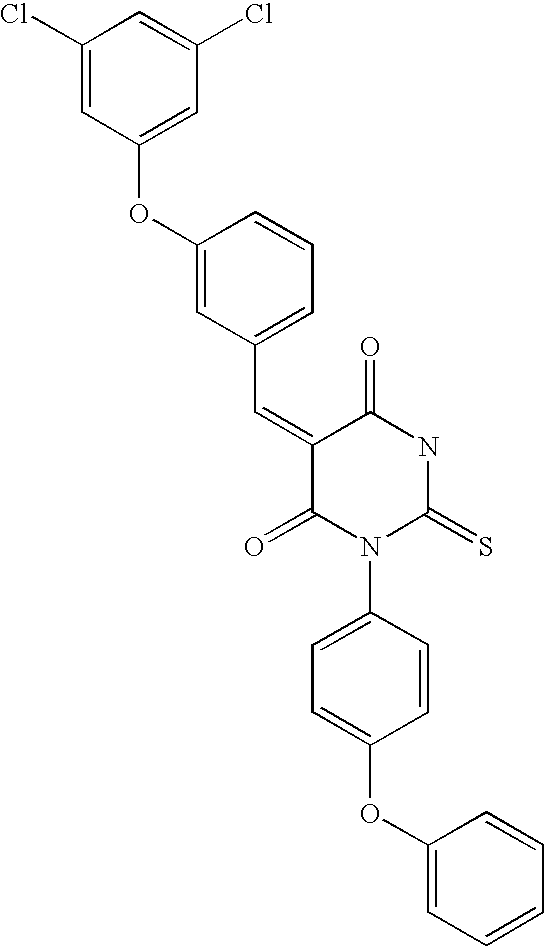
C(=C1C(=O)NC(=S)N(C2=CC=C(OC3=CC=CC=C3)C=C2)C1=O)C1=CC=CC(OC2=CC(Cl)=CC(Cl)=C2)=C1
